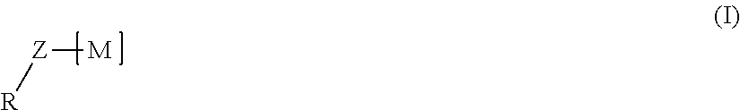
[Z]([M])[R]
